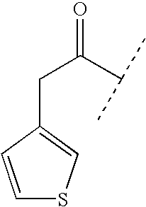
C(C(C(C)C)=O)C1=CSC=C1
